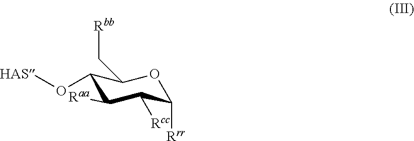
C1(O[HAS])C([Raa])C([Rcc])C([Rrr])OC1C[Rbb]
